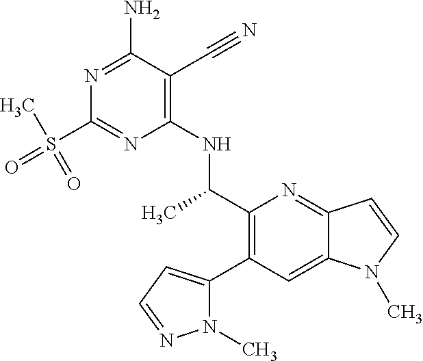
C1(C(C)NC2=C(C#N)C(N)=NC(S(C)(=O)=O)=N2)=C(C2=CC=NN2C)C=C2C(=N1)C=CN2C
